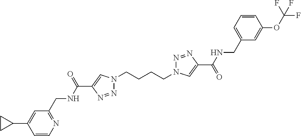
N1(CCCCN2N=NC(C(=O)NCC3=CC=CC(OC(F)(F)F)=C3)=C2)N=NC(C(NCC2=NC=CC(C3CC3)=C2)=O)=C1
